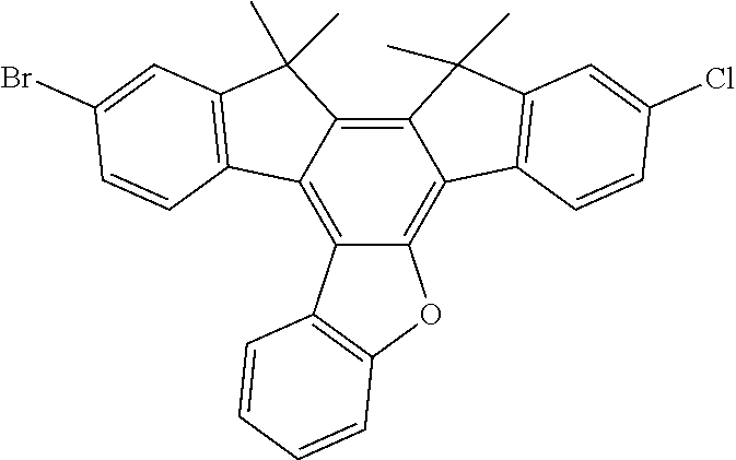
C12=C3C(=C4C(=C1C(C)(C)C1=C2C=CC(Br)=C1)C(C)(C)C1=C4C=CC(Cl)=C1)OC1=C3C=CC=C1
